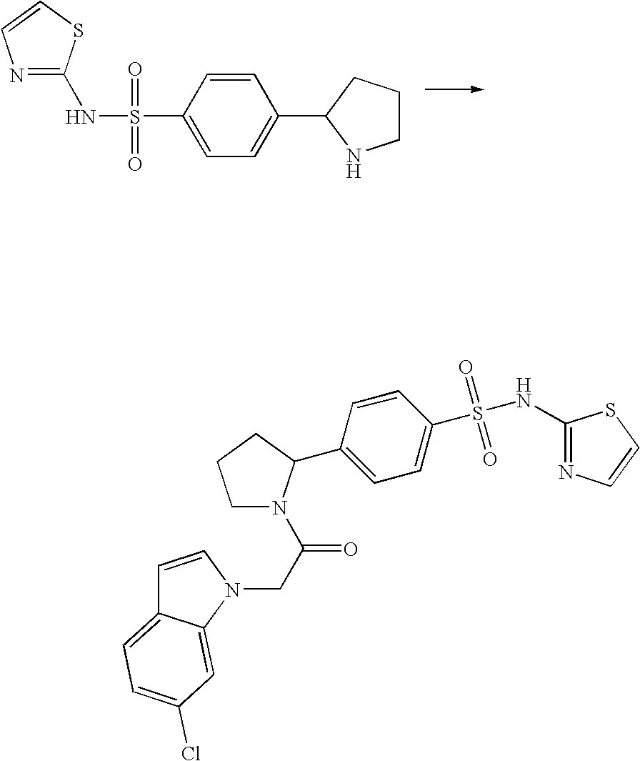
N1=C(NS(=O)(=O)C2=CC=C(C3NCCC3)C=C2)SC=C1.C1(NS(=O)(=O)C2=CC=C(C3N(C(CN4C=CC5=CC=C(Cl)C=C45)=O)CCC3)C=C2)=NC=CS1
